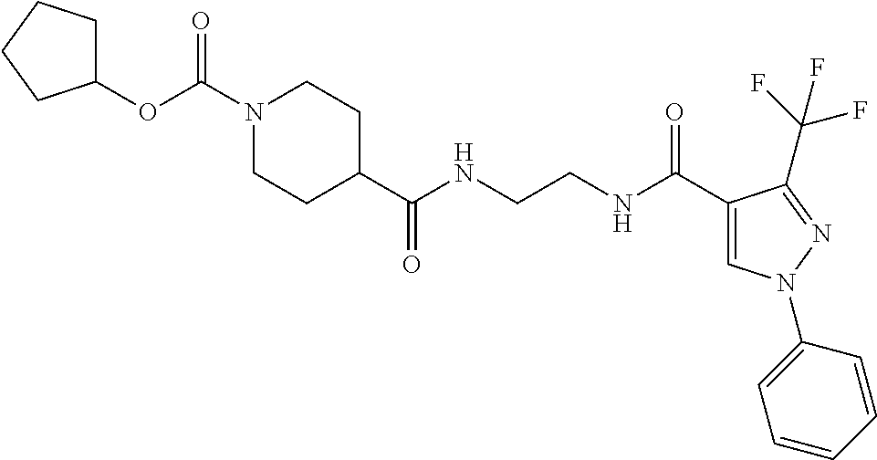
C1(OC(N2CCC(C(NCCNC(C3=CN(C4=CC=CC=C4)N=C3C(F)(F)F)=O)=O)CC2)=O)CCCC1
